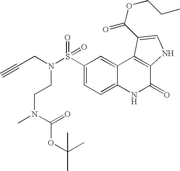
N(S(C1=CC=C2C(=C1)C1=C(C(=O)N2)NC=C1C(OCCC)=O)(=O)=O)(CC#C)CCN(C)C(OC(C)(C)C)=O
